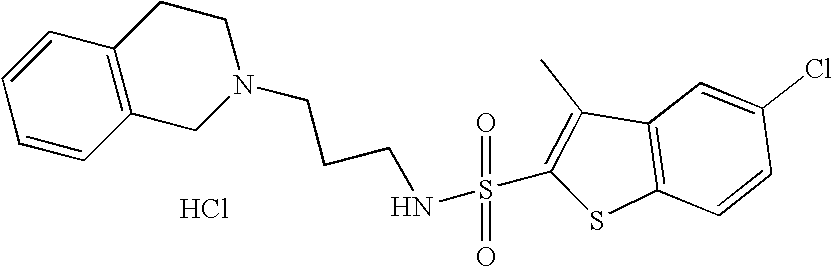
Cl.C1=CC2=C(C=C1)CCN(CCCNS(=O)(=O)C1=C(C)C3=C(S1)C=CC(Cl)=C3)C2
